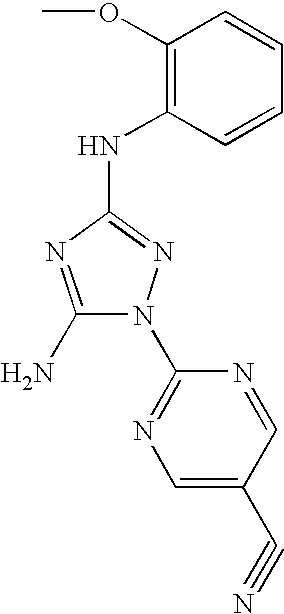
C1(N)=NC(NC2=C(OC)C=CC=C2)=NN1C1=NC=C(C#N)C=N1
